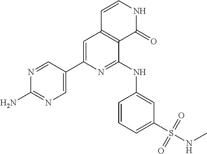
C1=NC(N)=NC=C1C1=CC2=C(C(NC3=CC(S(NC)(=O)=O)=CC=C3)=N1)C(=O)NC=C2
